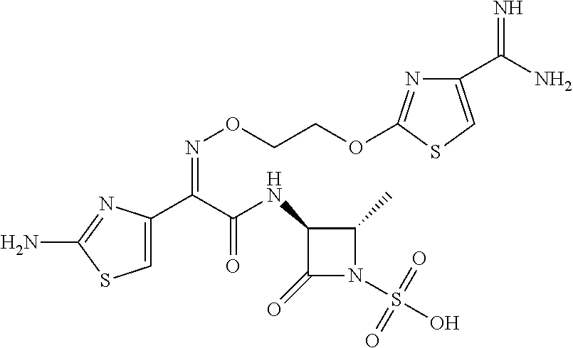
C1=C(C(C(NC2C(=O)N(S(O)(=O)=O)C2C)=O)=NOCCOC2=NC(C(N)=N)=CS2)N=C(N)S1
